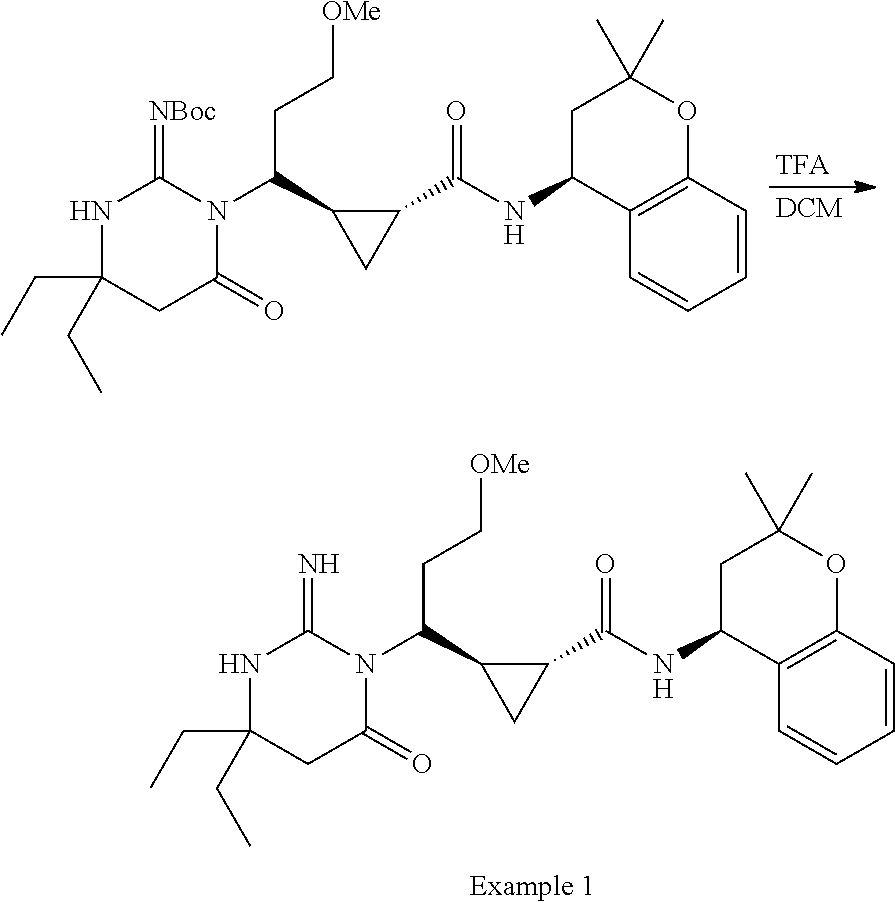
N1C(CC)(CC)CC(=O)N(C(CC[OMe])C2CC2C(=O)NC2C3=C(OC(C)(C)C2)C=CC=C3)C1=[NBoc].N1C(CC)(CC)CC(=O)N(C(CC[OMe])C2CC2C(=O)NC2C3=C(OC(C)(C)C2)C=CC=C3)C1=N
